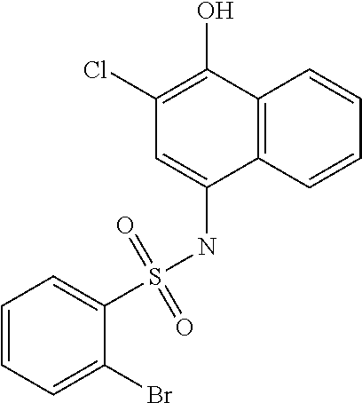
C12=C(C=CC=C1)C(NS(=O)(=O)C1=CC=CC=C1Br)=CC(Cl)=C2O
